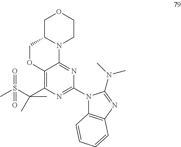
C1C2N(CCO1)C1=NC(N3C4=C(N=C3N(C)C)C=CC=C4)=NC(C(S(C)(=O)=O)(C)C)=C1OC2
